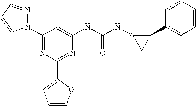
C1(N2N=CC=C2)=NC(C2=CC=CO2)=NC(NC(NC2CC2C2=CC=CC=C2)=O)=C1
